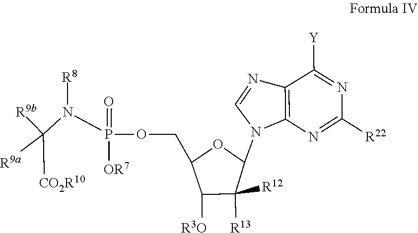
C1([R22])=NC2=C(C([Y])=N1)N=CN2C1C([R12])([R13])C([R3O])C(COP(N(C([R9b])([R9a])[CO2R10])[R8])(=O)[OR7])O1
